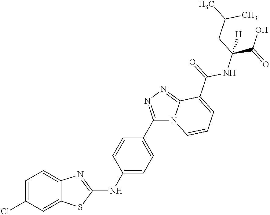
C1=C(Cl)C=C2C(=C1)N=C(NC1=CC=C(C3=NN=C4C(C(=O)NC(C(=O)O)(CC(C)C)[H])=CC=CN43)C=C1)S2
